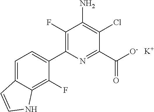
C1=C2C(=C(F)C(C3=C(F)C(N)=C(Cl)C(C([O-])=O)=N3)=C1)NC=C2.[K]
